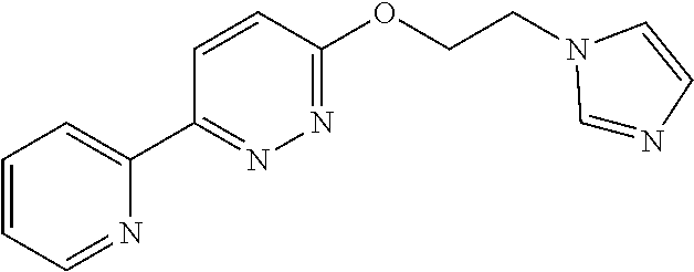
C1=CC=NC(C2=NN=C(OCCN3C=NC=C3)C=C2)=C1
